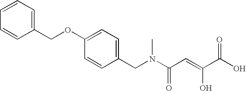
C1=CC(CN(C(C=C(O)C(O)=O)=O)C)=CC=C1OCC1=CC=CC=C1
